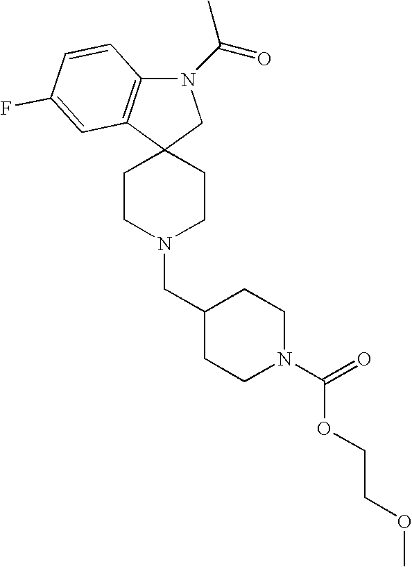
N1(C(=O)C)C2=C(C3(C1)CCN(CC1CCN(C(OCCOC)=O)CC1)CC3)C=C(F)C=C2
